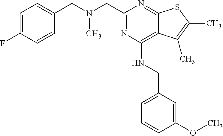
C1=C(F)C=CC(CN(CC2=NC(NCC3=CC=CC(OC)=C3)=C3C(=N2)SC(C)=C3C)C)=C1
